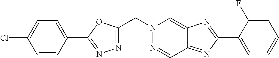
N1=C(CN2N=CC3=NC(C4=CC=CC=C4F)=NC3=C2)OC(C2=CC=C(Cl)C=C2)=N1
